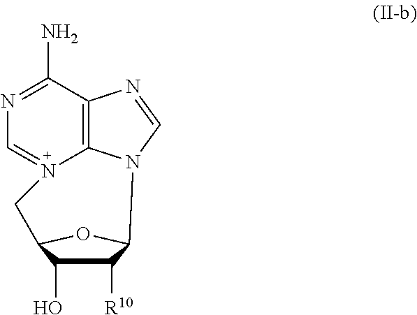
C1([R10])C(O)C2OC1N1C3=C(C(N)=NC=N3C2)N=C1
